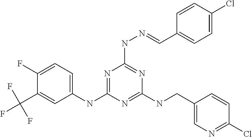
C1(NC2=NC(NN=CC3=CC=C(Cl)C=C3)=NC(NCC3=CN=C(Cl)C=C3)=N2)=CC=C(F)C(C(F)(F)F)=C1
